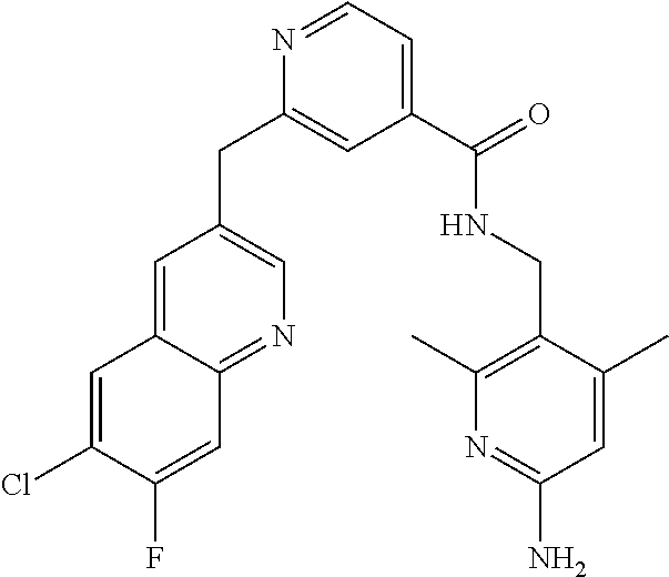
C1=C(Cl)C(F)=CC2=NC=C(CC3=CC(C(NCC4=C(C)N=C(N)C=C4C)=O)=CC=N3)C=C12
